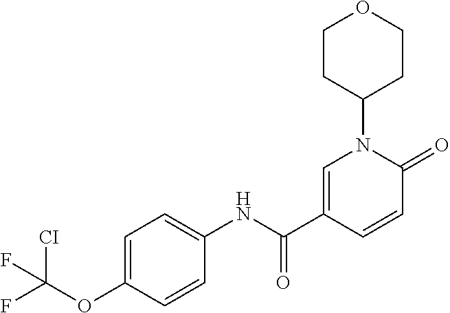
[CI]C(OC1=CC=C(NC(=O)C2=CN(C3CCOCC3)C(=O)C=C2)C=C1)(F)F
